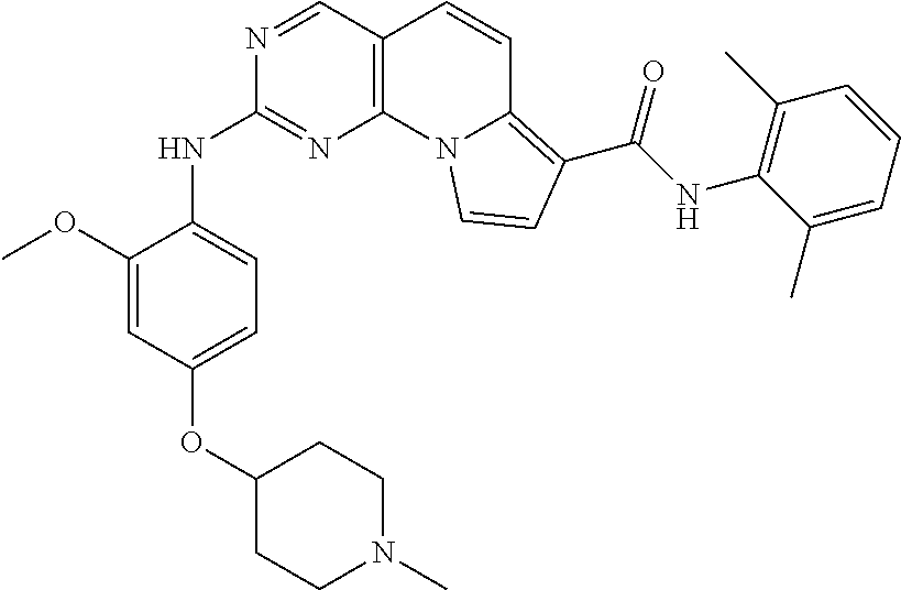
C1(OC)=CC(OC2CCN(C)CC2)=CC=C1NC1=NC2=C(C=CC3=C(C(=O)NC4=C(C)C=CC=C4C)C=CN23)C=N1
